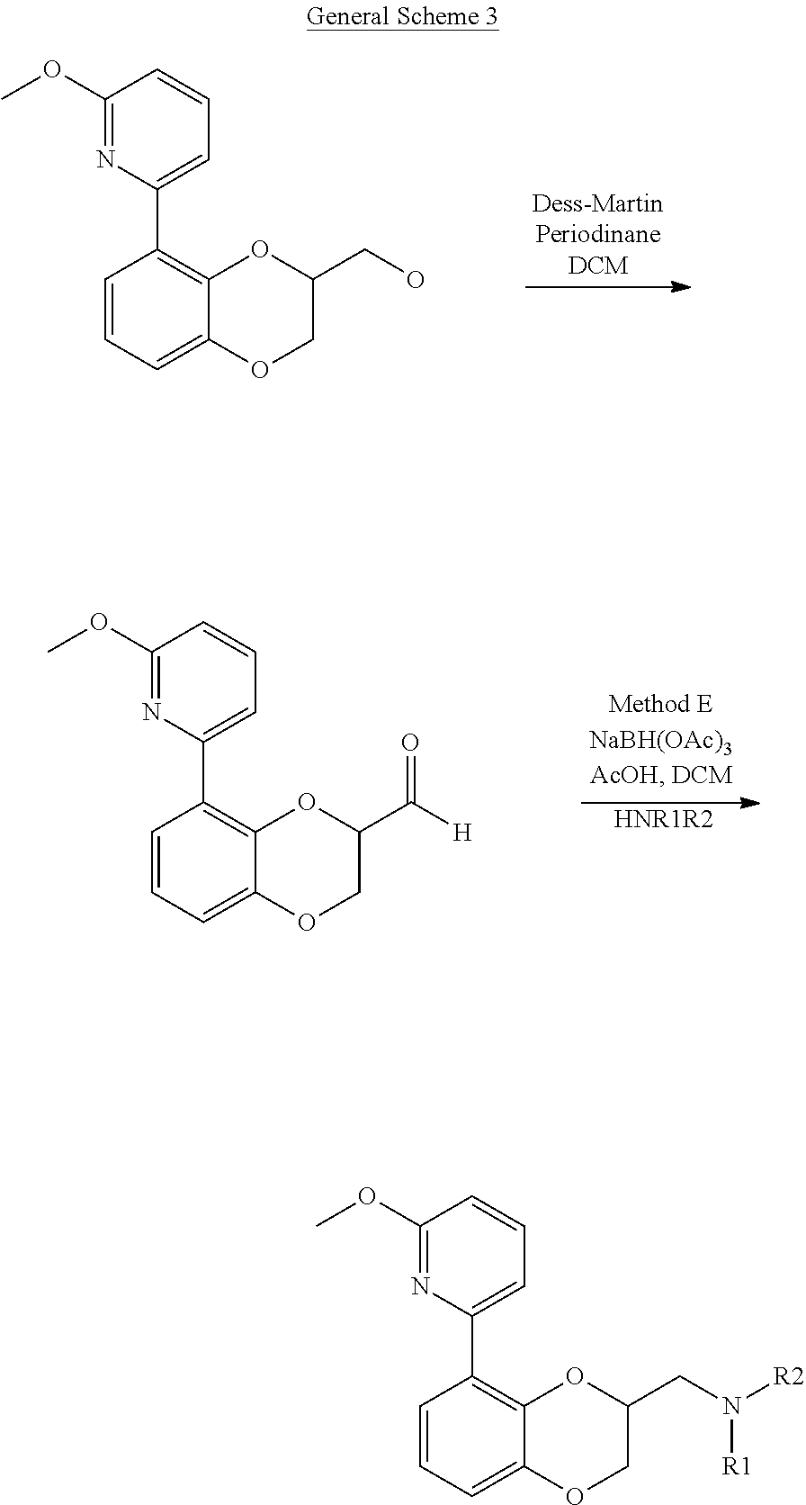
C1=CC=C2C(=C1C1=CC=CC(OC)=N1)OC(CO)CO2.C1=CC=C2C(=C1C1=CC=CC(OC)=N1)OC(C([H])=O)CO2.[HNR1R2].C1=CC=C2C(=C1C1=CC=CC(OC)=N1)OC(CN([R2])[R1])CO2
